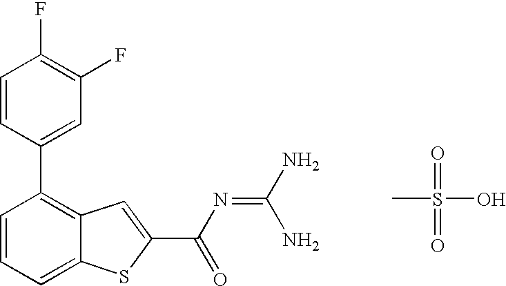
C1(C2=C3C(=CC=C2)SC(C(N=C(N)N)=O)=C3)=CC(F)=C(F)C=C1.CS(=O)(=O)O
